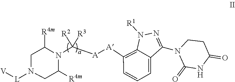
C1N([L][V])CC([R4m])N(CC(C[A][A]C2=C3N([R1])N=C(N4C(=O)NC(=O)CC4)C3=CC=C2)([R2])C[R3])C1[R4m]
